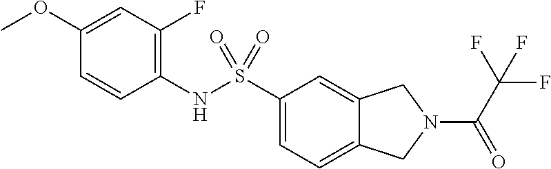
C1(NS(C2=CC=C3C(=C2)CN(C(C(F)(F)F)=O)C3)(=O)=O)=C(F)C=C(OC)C=C1
